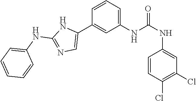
C1(NC(NC2=CC(Cl)=C(Cl)C=C2)=O)=CC=CC(C2=CN=C(NC3=CC=CC=C3)N2)=C1
